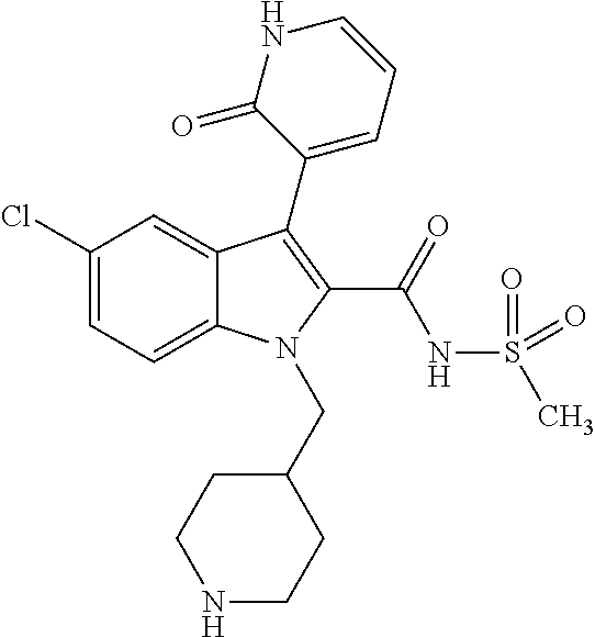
C1(Cl)=CC=C2C(=C1)C(C1=CC=CNC1=O)=C(C(=O)NS(C)(=O)=O)N2CC1CCNCC1
